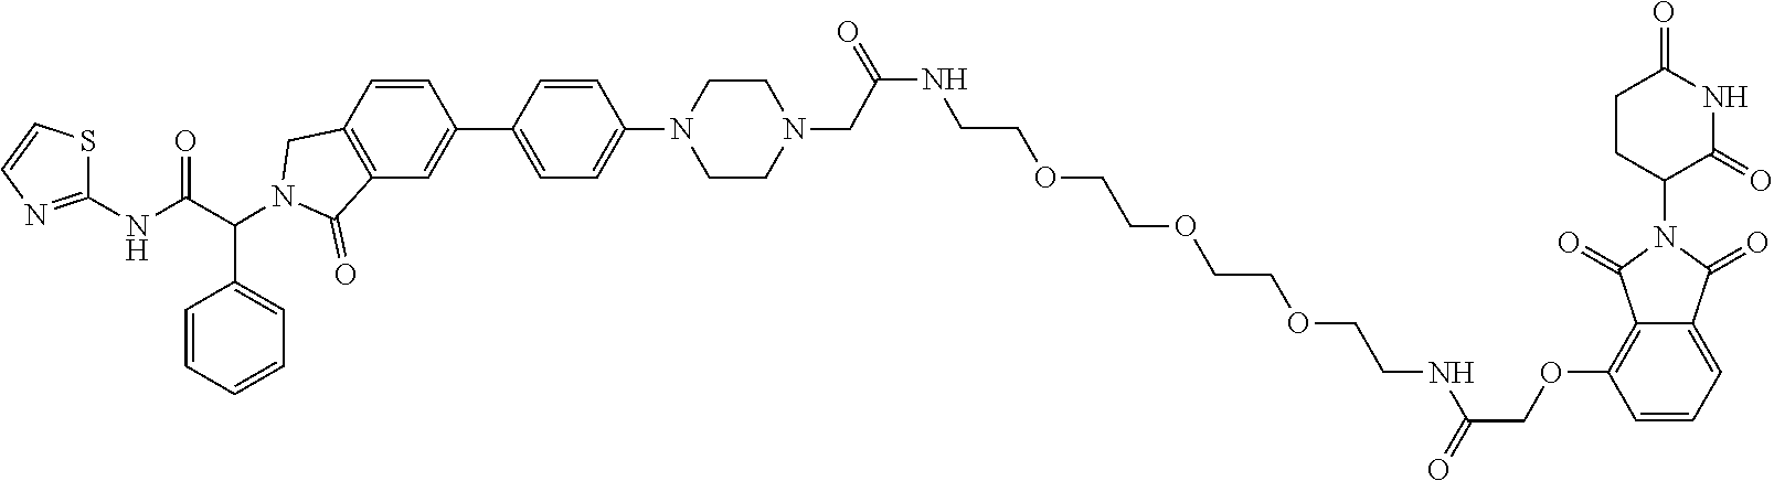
C1(N2C(=O)C3=C(OCC(NCCOCCOCCOCCNC(=O)CN4CCN(C5=CC=C(C6=CC7=C(CN(C(C8=CC=CC=C8)C(NC8=NC=CS8)=O)C7=O)C=C6)C=C5)CC4)=O)C=CC=C3C2=O)C(=O)NC(=O)CC1
